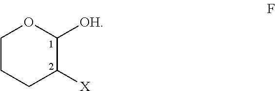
C1CCC([X])C([OH])O1
